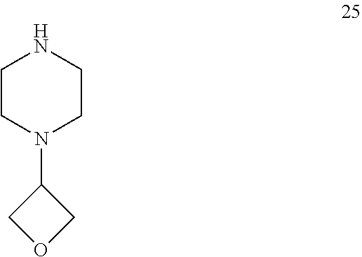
C1N(C2COC2)CCNC1
